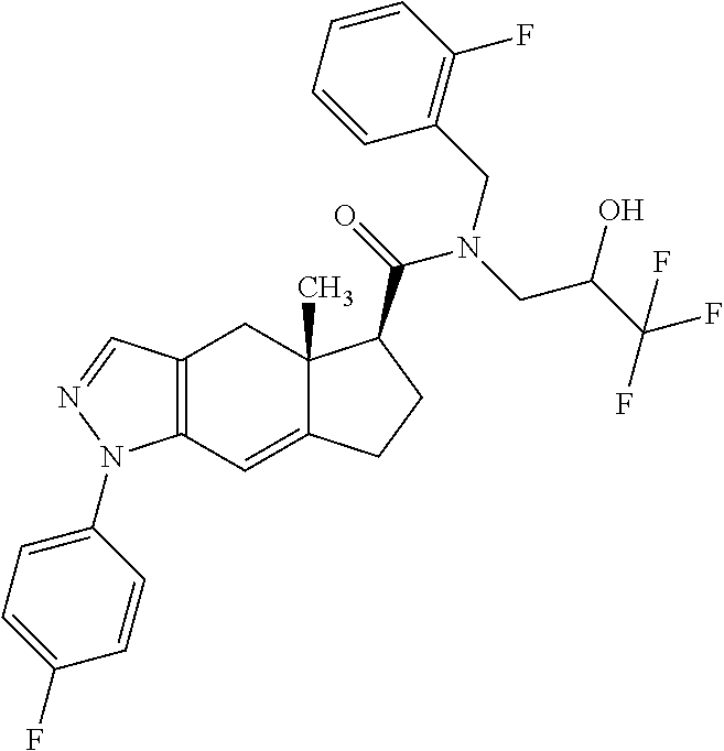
C12=C(C=C3C(C)(C1)C(C(=O)N(CC(C(F)(F)F)O)CC1=C(F)C=CC=C1)CC3)N(C1=CC=C(F)C=C1)N=C2
